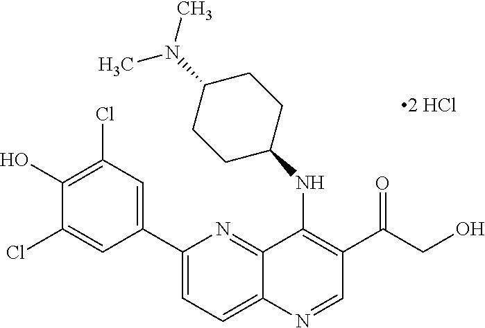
C1(C2=CC(Cl)=C(O)C(Cl)=C2)=CC=C2C(=N1)C(NC1CCC(N(C)C)CC1)=C(C(=O)CO)C=N2
